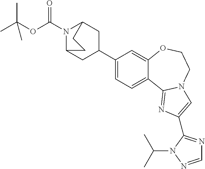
CC(OC(N1C2CC(C3=CC=C4C(=C3)OCCN3C4=NC(C4=NC=NN4C(C)C)=C3)CC1CC2)=O)(C)C
